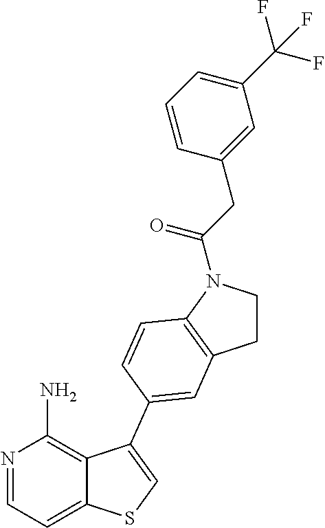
C1CN(C(CC2=CC(C(F)(F)F)=CC=C2)=O)C2=C1C=C(C1=CSC3=CC=NC(N)=C31)C=C2
